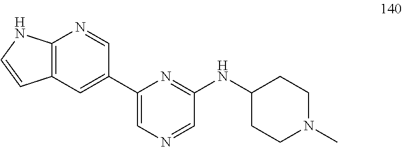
C12=C(NC=C1)N=CC(C1=CN=CC(NC3CCN(C)CC3)=N1)=C2
